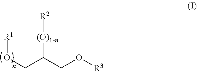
O(CC(CO[R3])[(O)1-n][R2])[R1]
